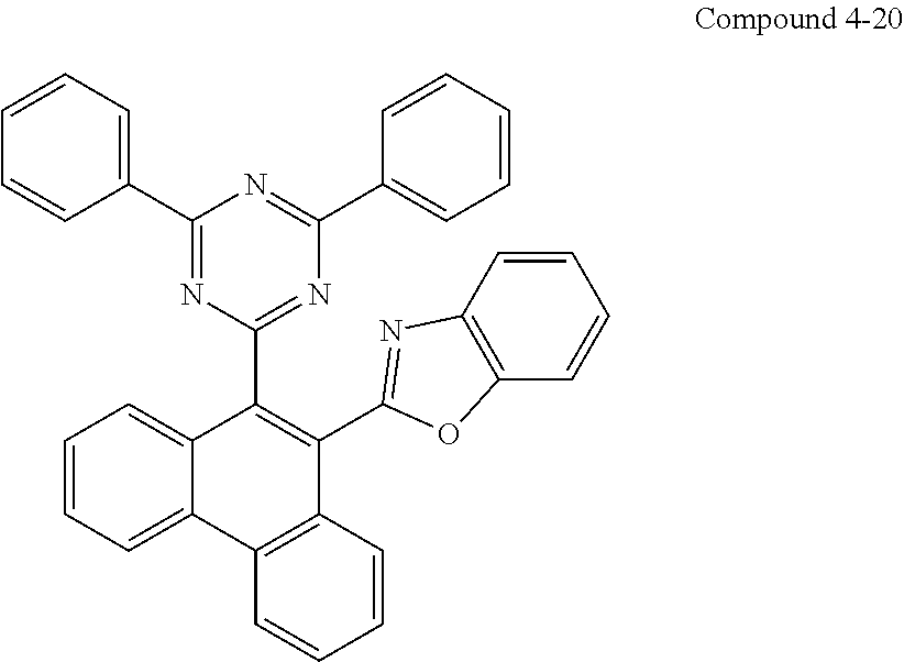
C1(C2=CC=CC=C2)=NC(C2=C(C3=NC4=C(O3)C=CC=C4)C3=C(C4=CC=CC=C24)C=CC=C3)=NC(C2=CC=CC=C2)=N1
